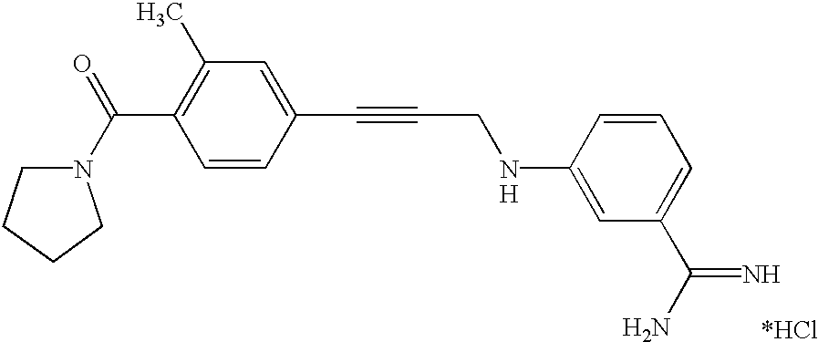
C1(C)=C(C(N2CCCC2)=O)C=CC(C#CCNC2=CC(C(N)=N)=CC=C2)=C1.[H]
